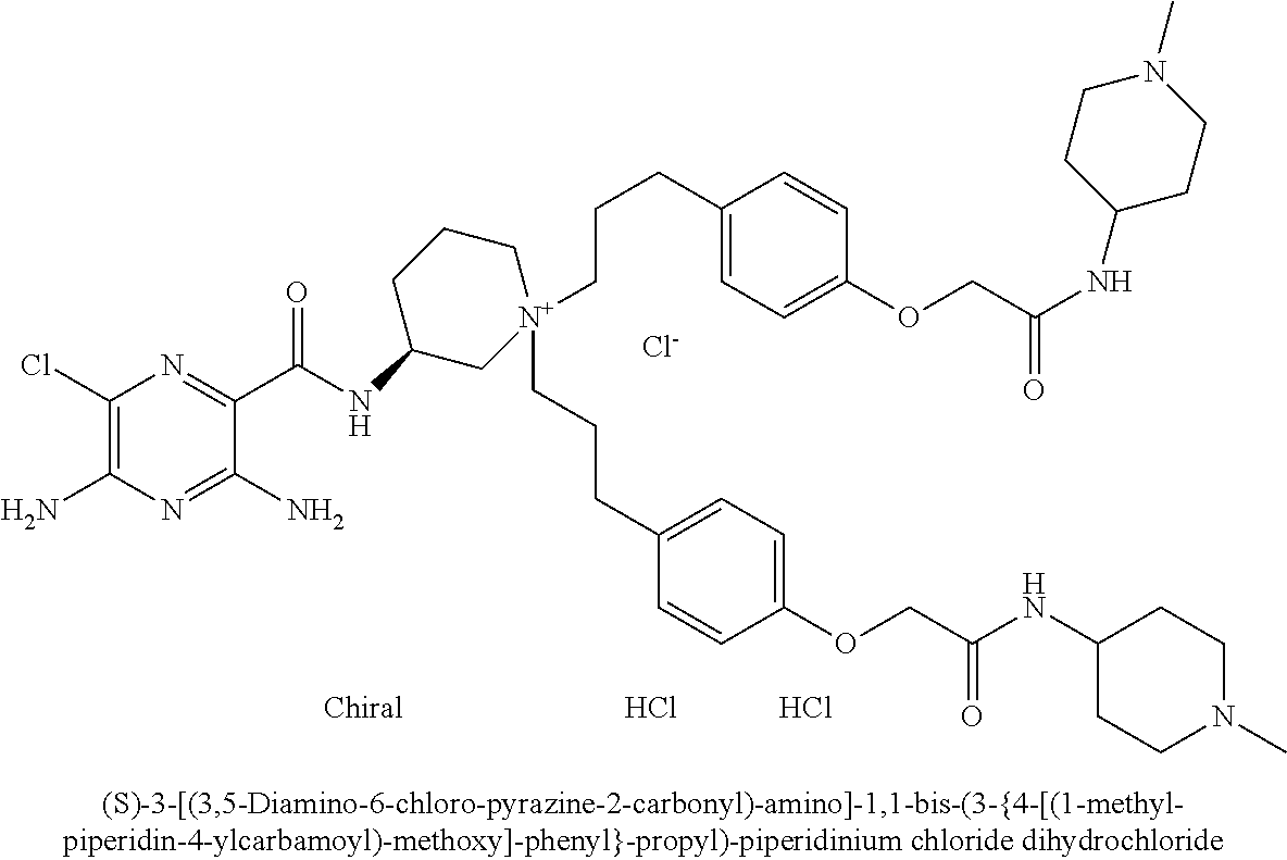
[Cl-].C1(Cl)=C(N)N=C(N)C(C(=O)NC2C[N+](CCCC3=CC=C(OCC(NC4CCN(C)CC4)=O)C=C3)(CCCC3=CC=C(OCC(NC4CCN(C)CC4)=O)C=C3)CCC2)=N1.Cl.Cl
